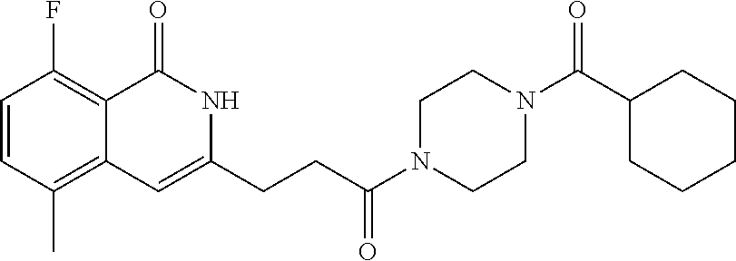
C1=CC(C)=C2C(=C1F)C(=O)NC(CCC(N1CCN(C(C3CCCCC3)=O)CC1)=O)=C2
